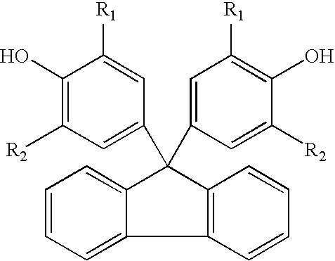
C1=CC=C2C3=C(C(C4=CC([R1])=C(O)C([R2])=C4)(C4=CC([R2])=C(O)C([R1])=C4)C2=C1)C=CC=C3
